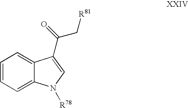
C1=CC=C2C(=C1)C(C(=O)C[R81])=CN2[R78]
